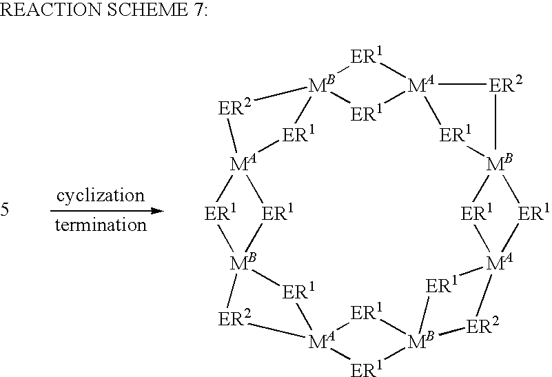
[MB]123[ER1][MA]4([ER1][MB]5([ER1][MA]6([ER2][MB]7([ER1][MA]8([ER1][MB]9([ER1][MA]([ER1]1)([ER2]2)[ER1]9)[ER2]8)[ER1]7)[ER1]6)[ER1]5)[ER2]4)[ER1]3
